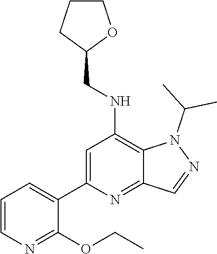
N1(C(C)C)N=CC2=NC(C3=CC=CN=C3OCC)=CC(NCC3OCCC3)=C12
